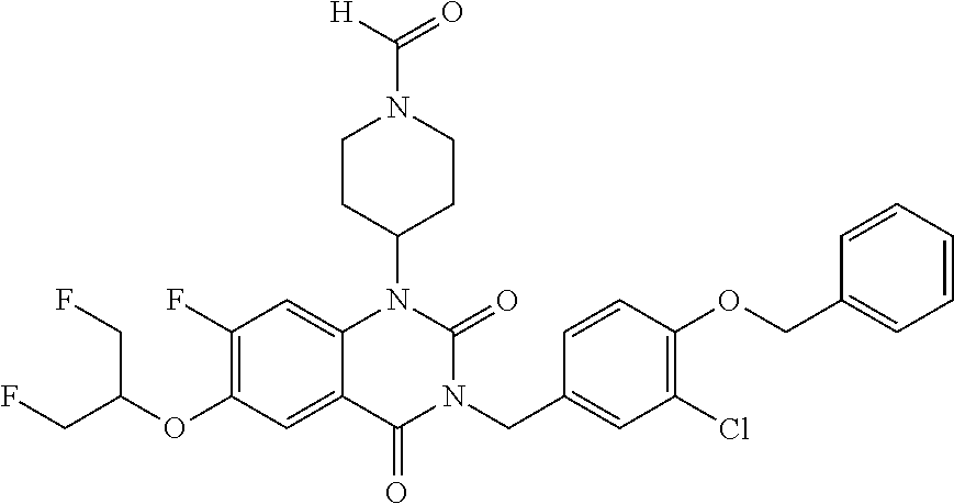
C12=CC(F)=C(OC(CF)CF)C=C1C(=O)N(CC1=CC(Cl)=C(OCC3=CC=CC=C3)C=C1)C(=O)N2C1CCN(C([H])=O)CC1
